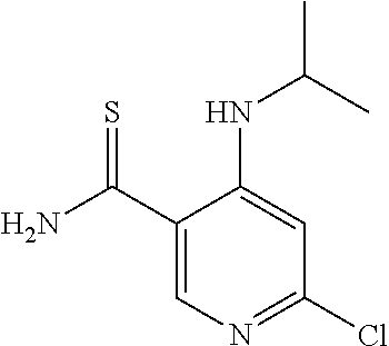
C(C1=CN=C(Cl)C=C1NC(C)C)(N)=S
